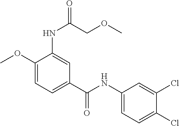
C1(OC)=CC=C(C(NC2=CC=C(Cl)C(Cl)=C2)=O)C=C1NC(=O)COC
